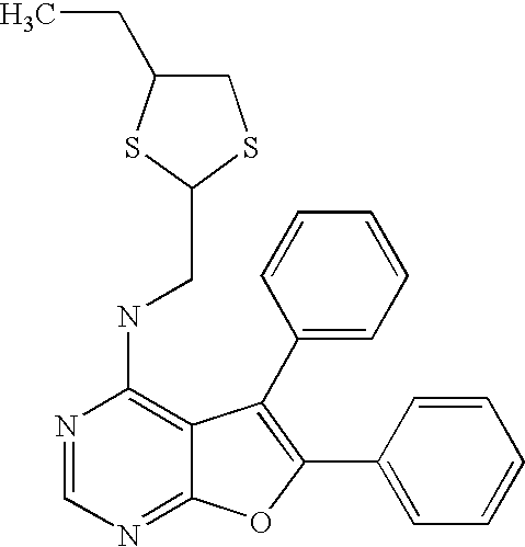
N1=CN=C2C(=C1NCC1SCC(CC)S1)C(C1=CC=CC=C1)=C(C1=CC=CC=C1)O2
